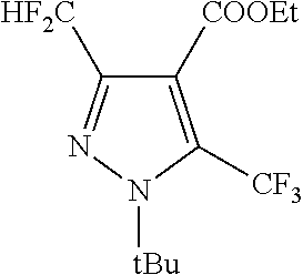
C1([COOEt])=C([CF3])N([tBu])N=C1[HF2C]
